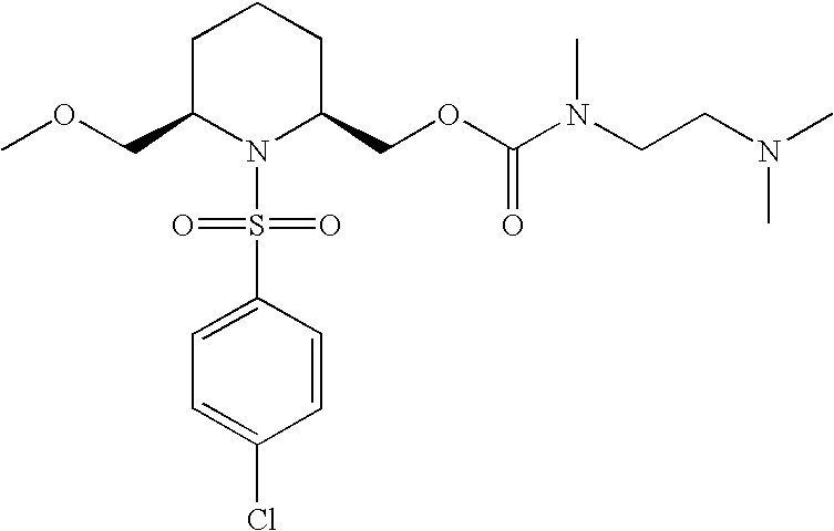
C1C(COC)N(S(C2=CC=C(Cl)C=C2)(=O)=O)C(COC(=O)N(CCN(C)C)C)CC1
